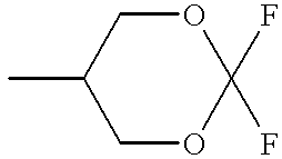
C1OC(F)(F)OCC1C
